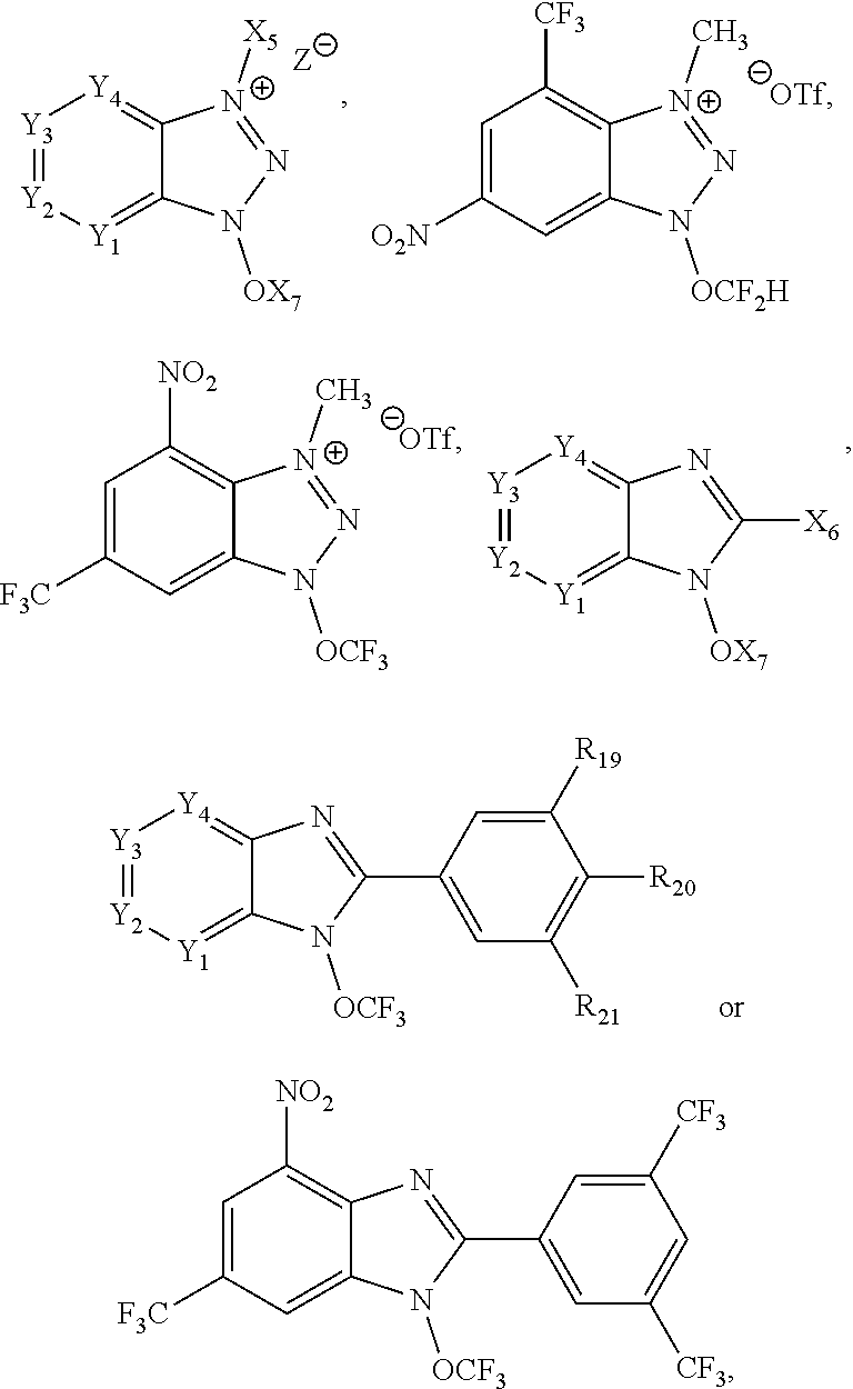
[Y3]1=[Y2][Y1]=C2C(=[Y4]1)[N+]([X5])=NN2[OX7].C1=C([O2N])C=C2C(=C1[CF3])[N+](C)=NN2[OCF2H].[OTf].[Y3]1=[Y2][Y1]=C2C(=[Y4]1)N=C([X6])N2[OX7].C1=C([F3C])C=C2C(=C1[NO2])[N+](C)=NN2[OCF3].[OTf].C1([R19])=CC(C2=NC3=[Y4][Y3]=[Y2][Y1]=C3N2[OCF3])=CC([R21])=C1[R20].C1([CF3])=CC(C2=NC3=C([NO2])C=C([F3C])C=C3N2[OCF3])=CC([CF3])=C1
